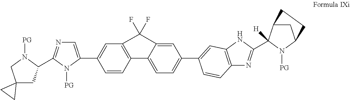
C12(CC(C3=NC=C(C4=CC5=C(C=C4)C4=CC=C(C6=CC7=C(N=C(C8([H])C9CC(N8[PG])CC9)N7)C=C6)C=C4C5(F)F)N3[PG])N([PG])C1)CC2
